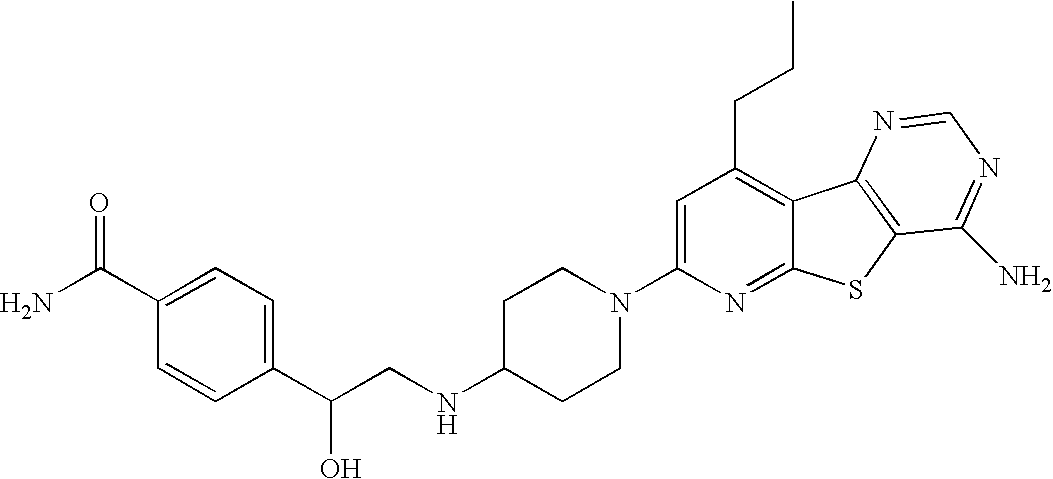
C1=C(N2CCC(NCC(C3=CC=C(C(N)=O)C=C3)O)CC2)N=C2C(=C1CCC)C1=C(S2)C(N)=NC=N1
